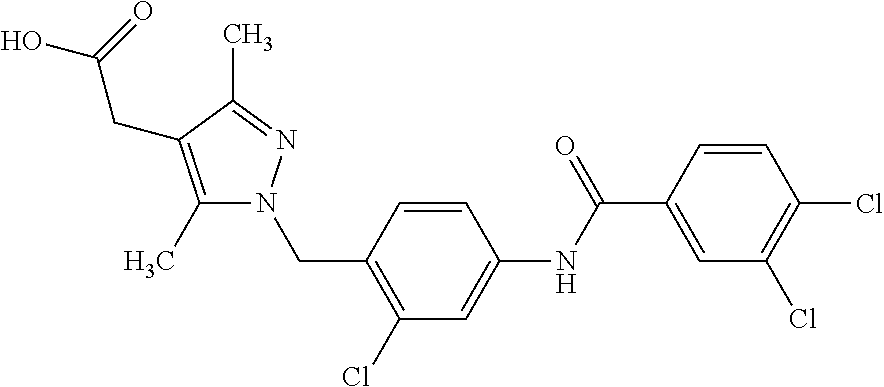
C1=C(C(NC2=CC(Cl)=C(CN3C(C)=C(CC(=O)O)C(C)=N3)C=C2)=O)C=CC(Cl)=C1Cl
